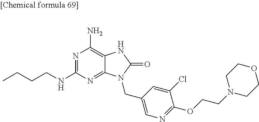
N1=C(NCCCC)N=C2C(=C1N)NC(=O)N2CC1=CN=C(OCCN2CCOCC2)C(Cl)=C1
